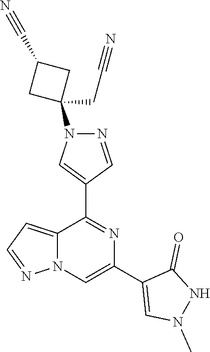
C12=CC=NN1C=C(C1=CN(C)NC1=O)N=C2C1=CN(C2(CC#N)CC(C#N)C2)N=C1
